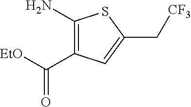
[EtO]C(C1=C(N)SC(C[CF3])=C1)=O
